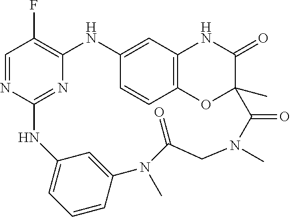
C1=NC2=NC(=C1F)NC1=CC3=C(C=C1)OC(C)(C(=O)N3)C(=O)N(C)CC(=O)N(C)C1=CC(=CC=C1)N2
